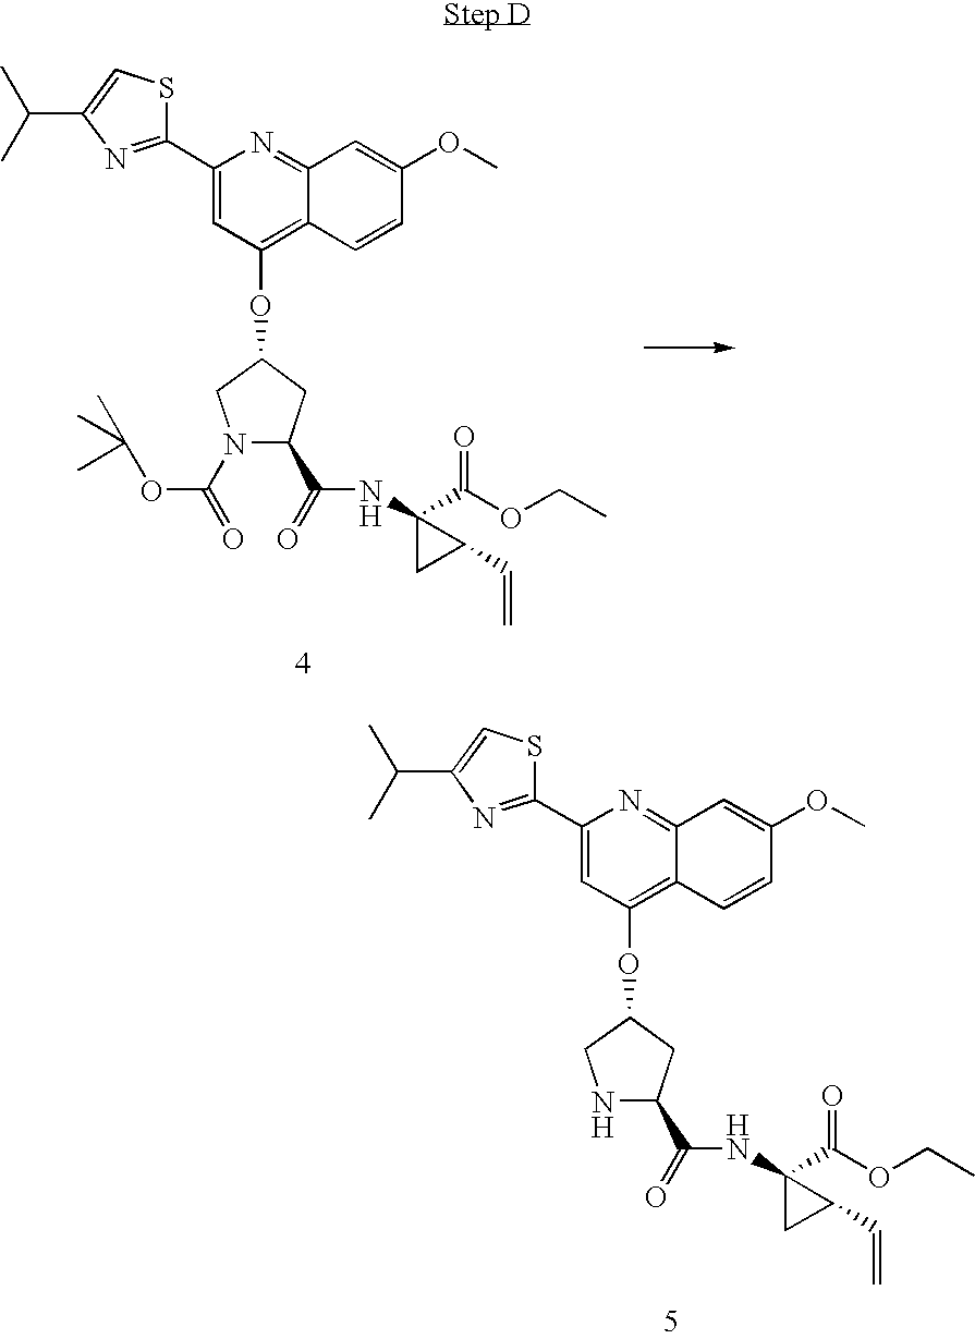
C1(C2=CC(OC3CC(C(=O)NC4(C(OCC)=O)CC4C=C)N(C(=O)OC(C)(C)C)C3)=C3C(=N2)C=C(OC)C=C3)=NC(C(C)C)=CS1.C1(C2=CC(OC3CC(C(=O)NC4(C(OCC)=O)CC4C=C)NC3)=C3C(=N2)C=C(OC)C=C3)=NC(C(C)C)=CS1
